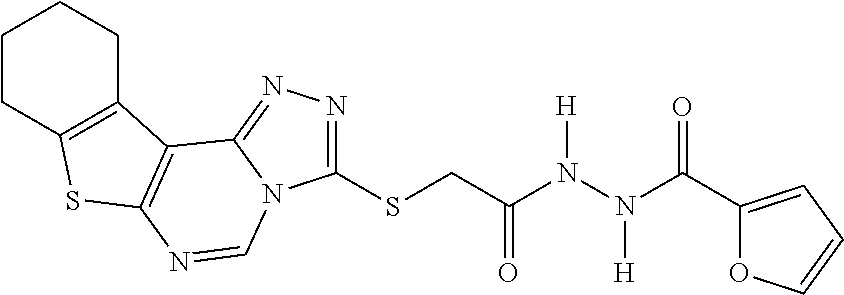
C1(SCC(N(N(C(C2=CC=CO2)=O)[H])[H])=O)=NN=C2N1C=NC1=C2C2=C(S1)CCCC2
